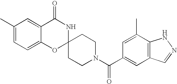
C1(C)=CC=C2C(=C1)C(=O)NC1(O2)CCN(C(C2=CC3=C(C(C)=C2)NN=C3)=O)CC1
